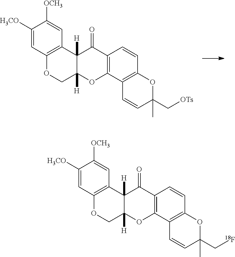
C1([H3CO])=CC2=C(C=C1[OCH3])C1([H])C([H])(CO2)OC2=C(C1=O)C=CC1=C2C=CC(C)(C[OTs])O1.C1([H3CO])=CC2=C(C=C1[OCH3])C1([H])C([H])(CO2)OC2=C(C1=O)C=CC1=C2C=CC(C)(C[18F])O1
